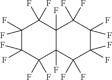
C1(F)(F)C(F)(F)C(F)(F)C2(F)C(F)(F)C(F)(F)C(F)(F)C(F)(F)C2(F)C1(F)F
